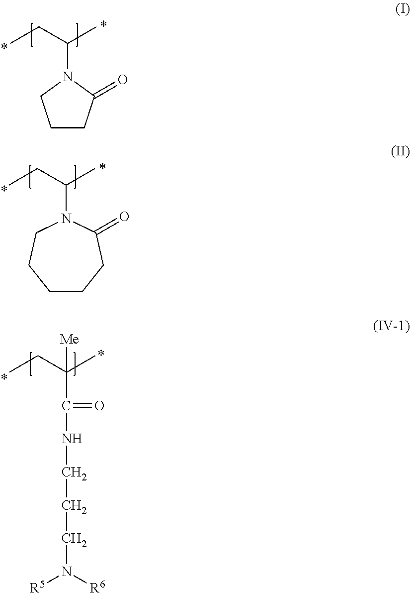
C1CC(=O)N(C(CC)C)C1.C1CCC(=O)N(C(CC)C)CC1.C(C(CC)(C)[Me])(NCCCN([R5])[R6])=O
